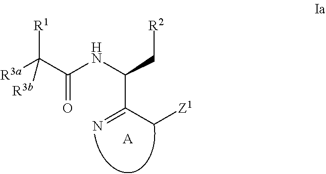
[R3a]C(C(NC(C[R2])C(C[Z1])=N)=O)([R1])[R3b].[A]
